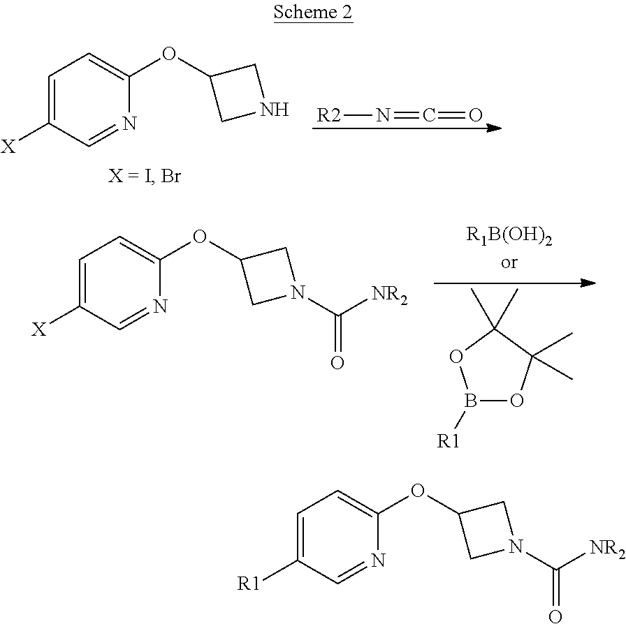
C1=C([X])C=NC(OC2CNC2)=C1.[R2]N=C=O.C1=C([X])C=NC(OC2CN(C([NR2])=O)C2)=C1.B1([R1])OC(C)(C)C(C)(C)O1.C1=C([R1])C=NC(OC2CN(C([NR2])=O)C2)=C1
